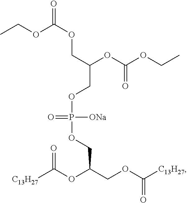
C(C(OC(OCC)=O)COP(OCC(COC([C13H27])=O)OC([C13H27])=O)([ONa])=O)OC(=O)OCC
